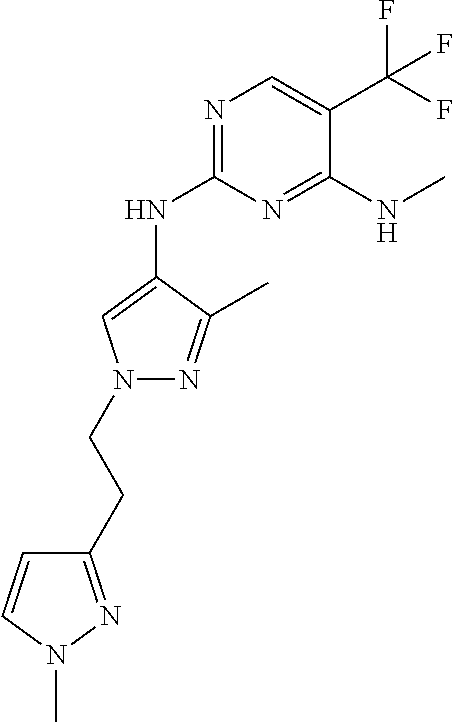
C1(NC2=CN(CCC3=NN(C)C=C3)N=C2C)=NC=C(C(F)(F)F)C(NC)=N1
